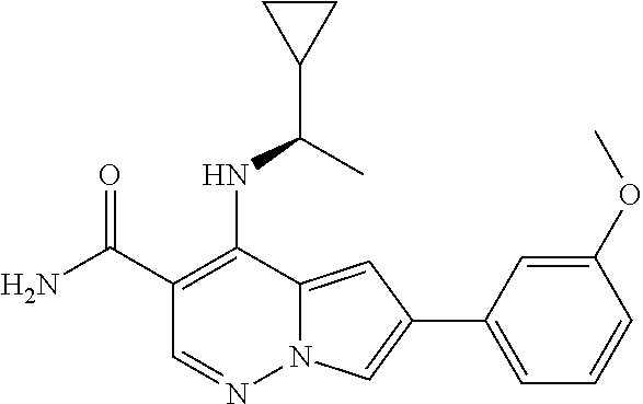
C1(C(N)=O)=C(NC(C2CC2)C)C2=CC(C3=CC=CC(OC)=C3)=CN2N=C1
